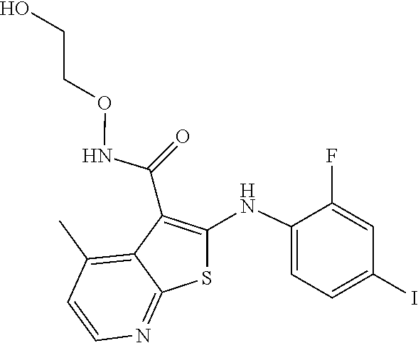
C1(F)=CC(I)=CC=C1NC1=C(C(NOCCO)=O)C2=C(C)C=CN=C2S1
